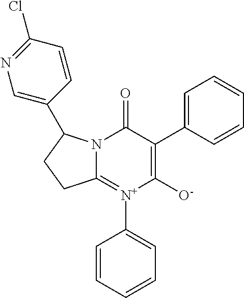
C12=[N+](C3=CC=CC=C3)C([O-])=C(C3=CC=CC=C3)C(=O)N1C(C1=CN=C(Cl)C=C1)CC2
